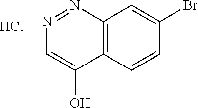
C12=C(C=CC(Br)=C1)C(O)=CN=N2.Cl
